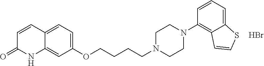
C1=CC2=CC=C(OCCCCN3CCN(C4=C5C(=CC=C4)SC=C5)CC3)C=C2NC1=O.Br
